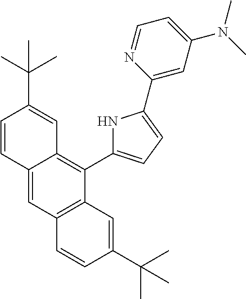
C12=CC3=C(C(C4=CC=C(C5=CC(N(C)C)=CC=N5)N4)=C1C=C(C(C)(C)C)C=C2)C=C(C(C)(C)C)C=C3
